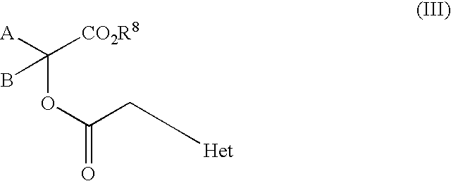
O(C(CC[Het])=O)C([A])([CO2R8])B
